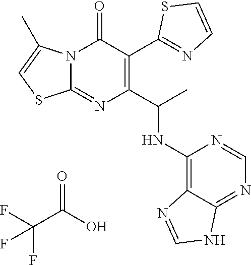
N12C(=NC(C(C)NC3=C4C(=NC=N3)NC=N4)=C(C3=NC=CS3)C1=O)SC=C2C.C(C(O)=O)(F)(F)F
